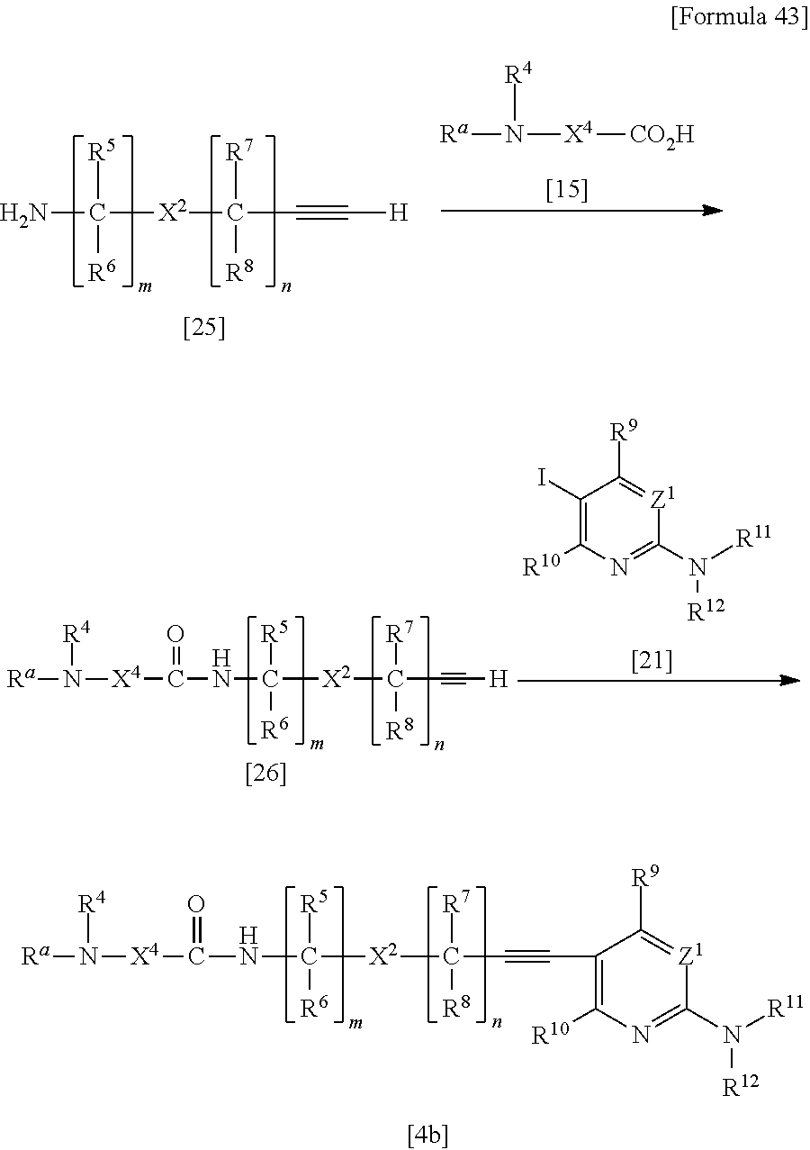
C([X2]C(C#C[H])([R7])[R8])([R5])([R6])N.[CO2H][X4]N([Ra])[R4].C1(I)=C([R10])N=C(N([R11])[R12])[Z1]=C1[R9].C([X2]C(C#C[H])([R7])[R8])([R5])([R6])NC(=O)[X4]N([Ra])[R4].C([X2]C(C#CC1=C([R10])N=C(N([R11])[R12])[Z1]=C1[R9])([R7])[R8])([R5])([R6])NC(=O)[X4]N([Ra])[R4]
